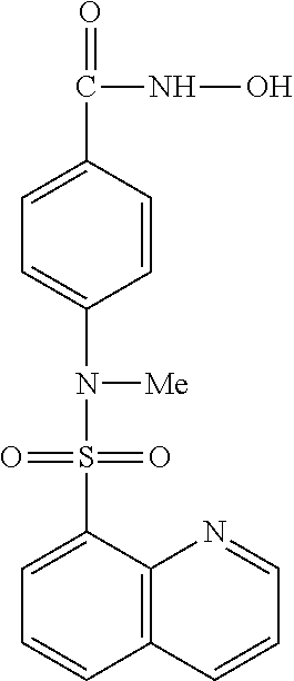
O=C(NO)C1=CC=C(N([Me])S(=O)(=O)C2=CC=CC3=C2N=CC=C3)C=C1
